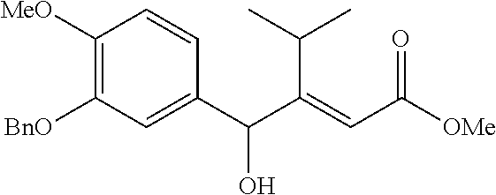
OC(C1=CC([BnO])=C([MeO])C=C1)C(C(C)C)=CC(=O)[OMe]
